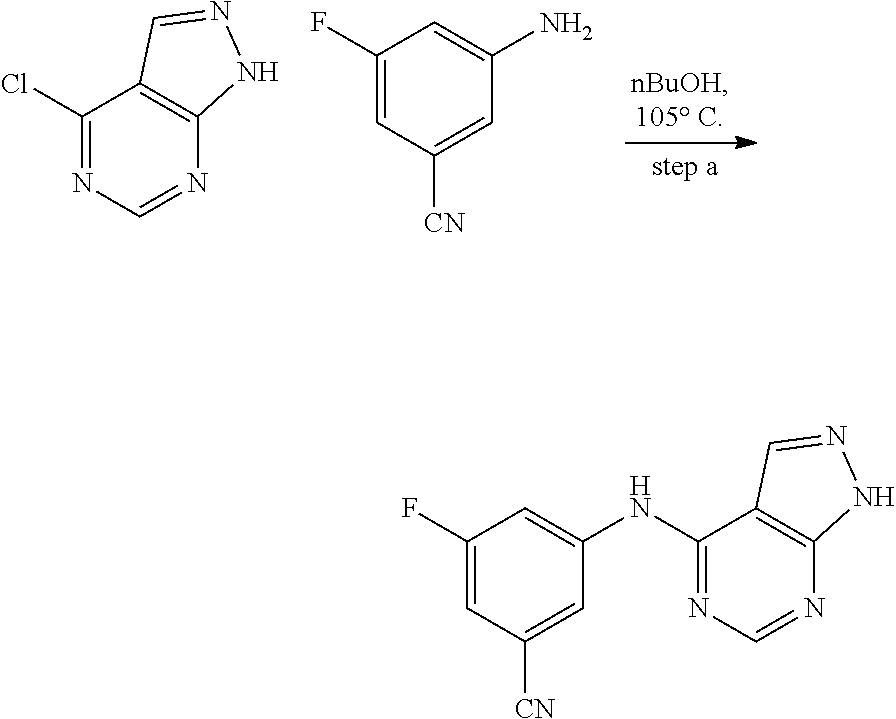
C1(Cl)=NC=NC2=C1C=NN2.C1(F)=CC([CN])=CC(N)=C1.C1(NC2=CC(F)=CC([CN])=C2)=NC=NC2=C1C=NN2
